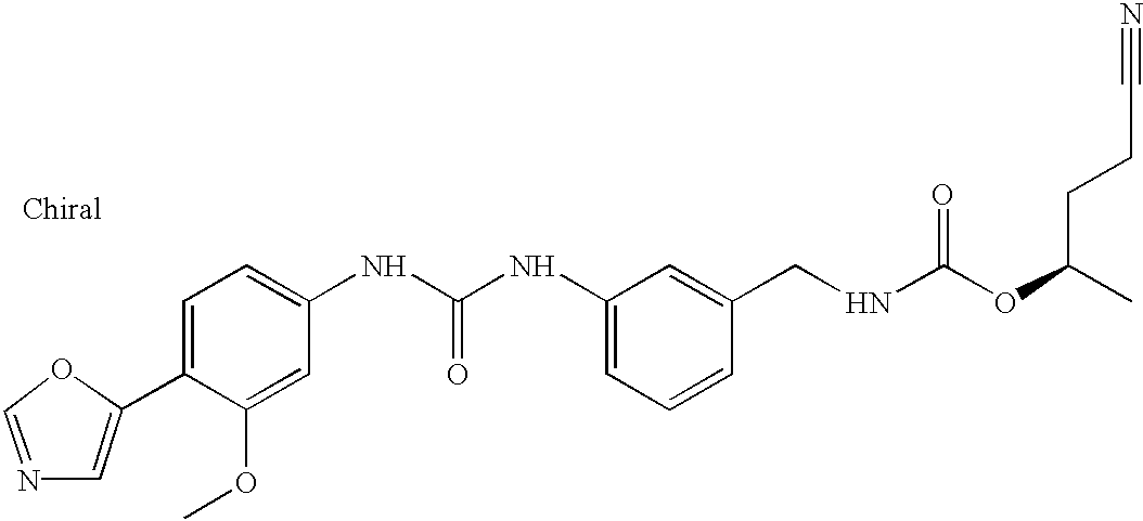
C1=C(C2=CC=C(NC(NC3=CC=CC(CNC(OC(C)CCC#N)=O)=C3)=O)C=C2OC)OC=N1
